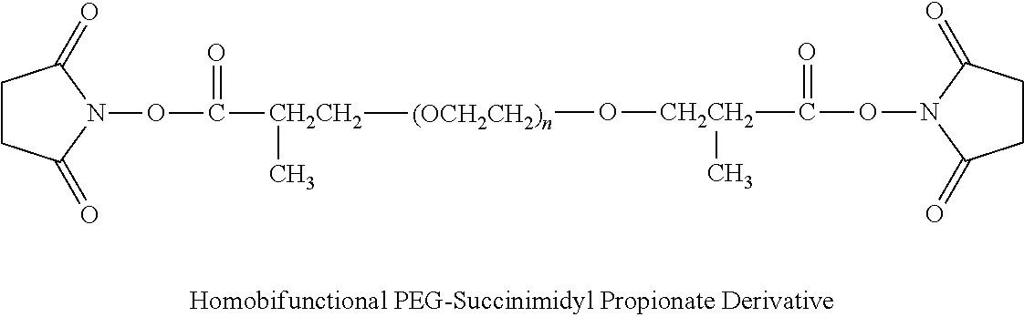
C1CC(=O)N(OC([CH2CH2](O[(OCH2CH2)n][CH2CH2](C(ON2C(=O)CCC2=O)=O)C)C)=O)C1=O
